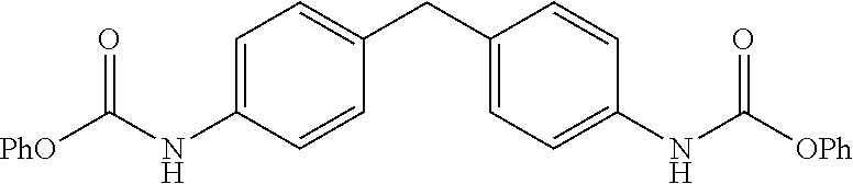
[PhO]C(NC1=CC=C(CC2=CC=C(NC([OPh])=O)C=C2)C=C1)=O
